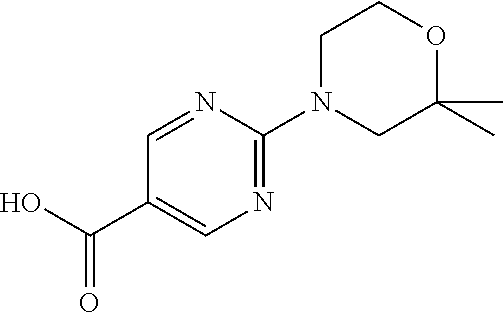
N1=C(N2CC(C)(C)OCC2)N=CC(C(O)=O)=C1
